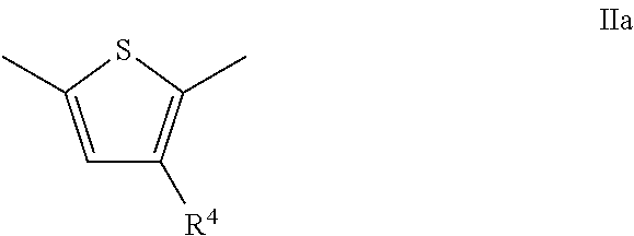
C1=C(C)SC(C)=C1[R4]
